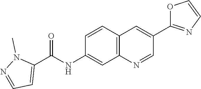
C12=C(C=C(NC(C3=CC=NN3C)=O)C=C1)N=CC(C1=NC=CO1)=C2
